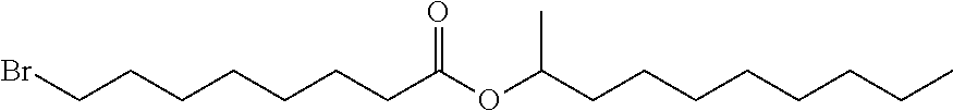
C(CCCC(=O)OC(CCCCCCCC)C)CCCBr
